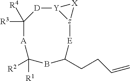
C1([R3])([R4])[A]C([R1])([R2])BC(CCC=C)[E][z]2[Y]([D]1)[X]2
